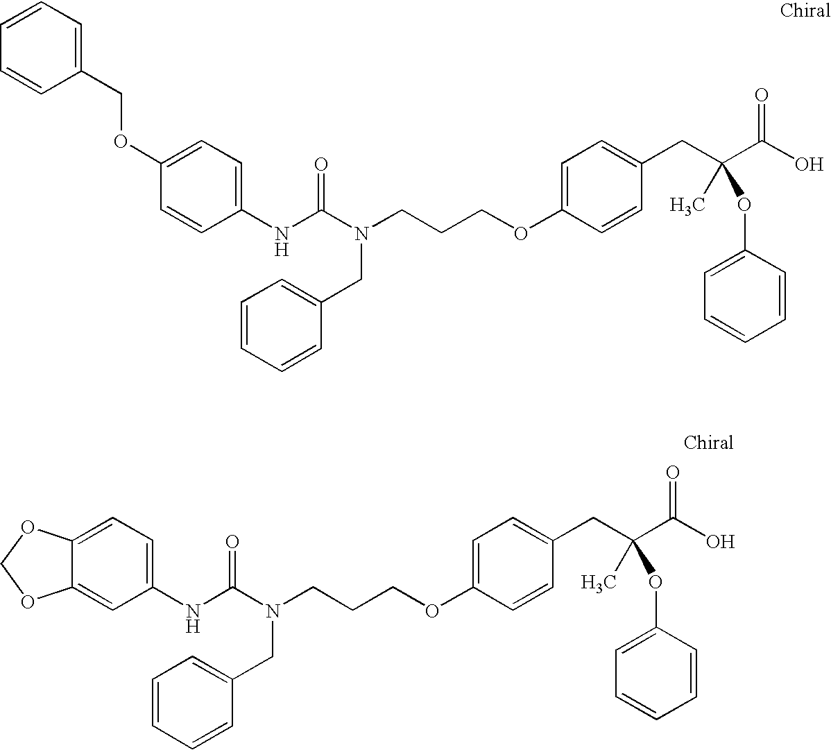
C1(OCCCN(C(NC2=CC=C(OCC3=CC=CC=C3)C=C2)=O)CC2=CC=CC=C2)=CC=C(CC(C(O)=O)(C)OC2=CC=CC=C2)C=C1.C1(OCCCN(C(NC2=CC=C3C(=C2)OCO3)=O)CC2=CC=CC=C2)=CC=C(CC(C(O)=O)(C)OC2=CC=CC=C2)C=C1
